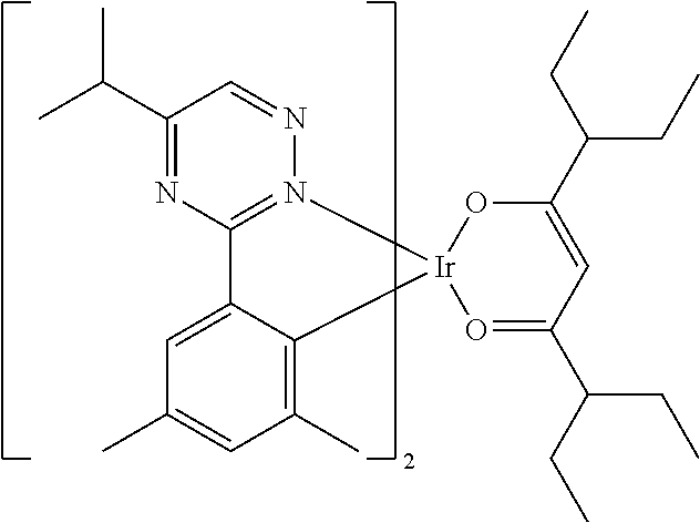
C1(C(C)C)=NC2=N(N=C1)[Ir]1(C3=C(C)C=C(C)C=C23)O=C(C(CC)CC)C=C(C(CC)CC)O1
